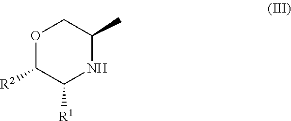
O1C([R2])C([R1])NC(C)C1
